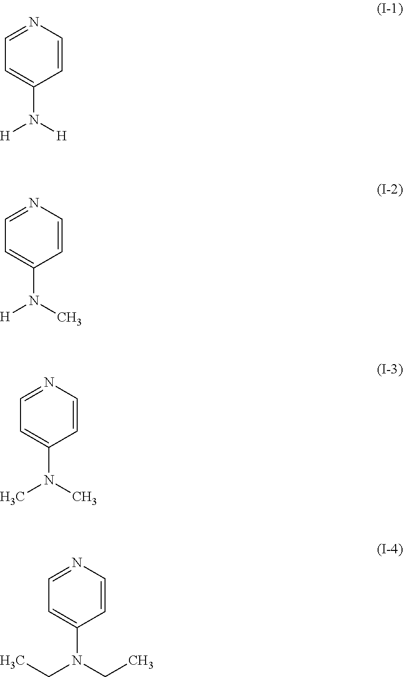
C1=C(N([H])[H])C=CN=C1.C1=C(N(C)[H])C=CN=C1.C1=C(N(C)C)C=CN=C1.C1=C(N(CC)CC)C=CN=C1
